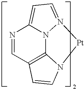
N1=CC2=C3N4C1=CC=N4[Pt]N3C=C2
